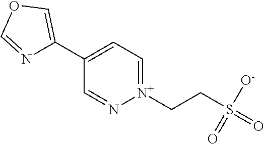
C1(C2=COC=N2)=CC=[N+](CCS(=O)(=O)[O-])N=C1
